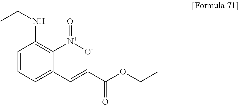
C1=CC=C(C=CC(OCC)=O)C([N+]([O-])=O)=C1NCC
